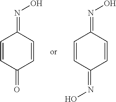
C1=CC(=O)C=CC1=NO.C1=CC(=NO)C=CC1=NO
